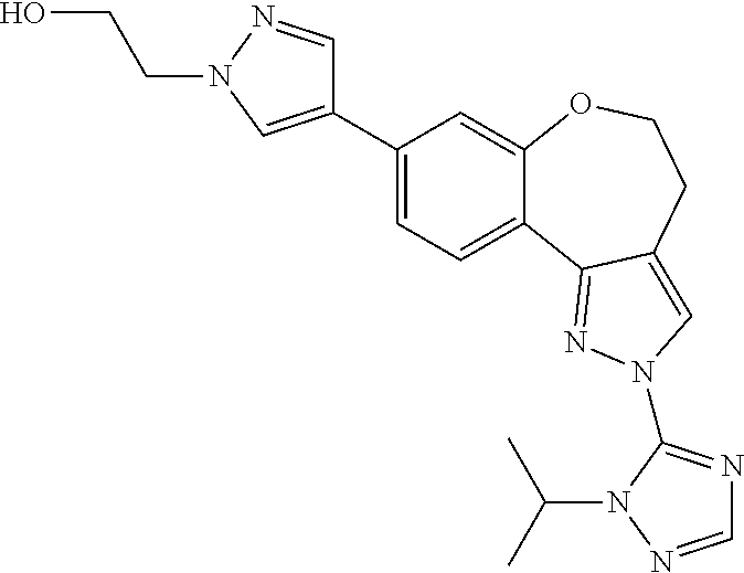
C1(C2=CN(CCO)N=C2)=CC=C2C(=C1)OCCC1=CN(C3=NC=NN3C(C)C)N=C21
